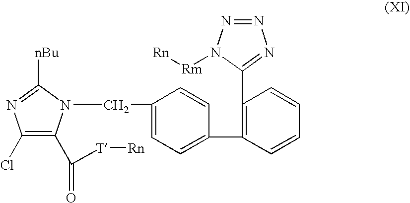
C1(Cl)=C(C([T][Rn])=O)N(CC2=CC=C(C3=C(C4=NN=NN4[Rm][Rn])C=CC=C3)C=C2)C([nBu])=N1
